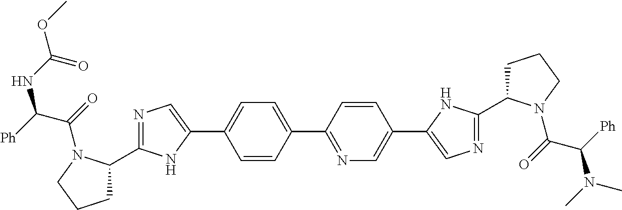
N1=C(C2CCCN2C(=O)C([Ph])NC(OC)=O)NC(C2=CC=C(C3=NC=C(C4=CN=C(C5CCCN5C(=O)C(N(C)C)[Ph])N4)C=C3)C=C2)=C1
